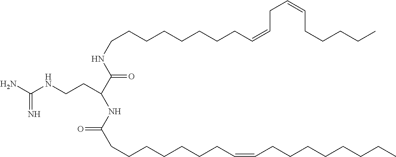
C(NCCC(C(=O)NCCCCCCCCC=CCC=CCCCCC)NC(CCCCCCCC=CCCCCCCCC)=O)(N)=N
